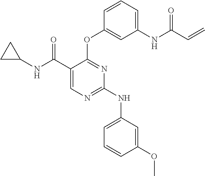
C1=C(C(NC2CC2)=O)C(OC2=CC(NC(C=C)=O)=CC=C2)=NC(NC2=CC=CC(OC)=C2)=N1
